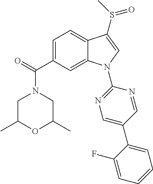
C1=C(C(=O)N2CC(C)OC(C)C2)C=C2C(=C1)C(S(=O)C)=CN2C1=NC=C(C2=CC=CC=C2F)C=N1
